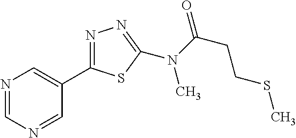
N(C(=O)CCSC)(C)C1=NN=C(C2=CN=CN=C2)S1
